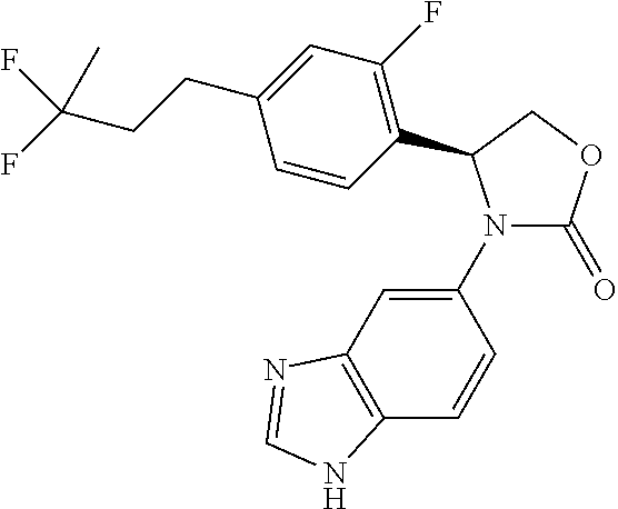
C1(N2C(=O)OCC2C2=C(F)C=C(CCC(F)(F)C)C=C2)=CC2=C(C=C1)NC=N2
